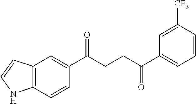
C12=C(C=CC(C(CCC(C3=CC=CC([CF3])=C3)=O)=O)=C1)NC=C2
